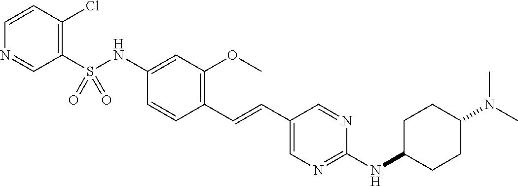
C1(S(NC2=CC(OC)=C(C=CC3=CN=C(NC4CCC(N(C)C)CC4)N=C3)C=C2)(=O)=O)=C(Cl)C=CN=C1
